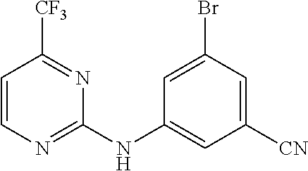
C1=CN=C(NC2=CC([CN])=CC(Br)=C2)N=C1[CF3]
